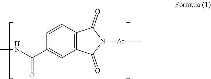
C1=CC2=C(C=C1C(=O)NC)C(=O)N([Ar]C)C2=O
